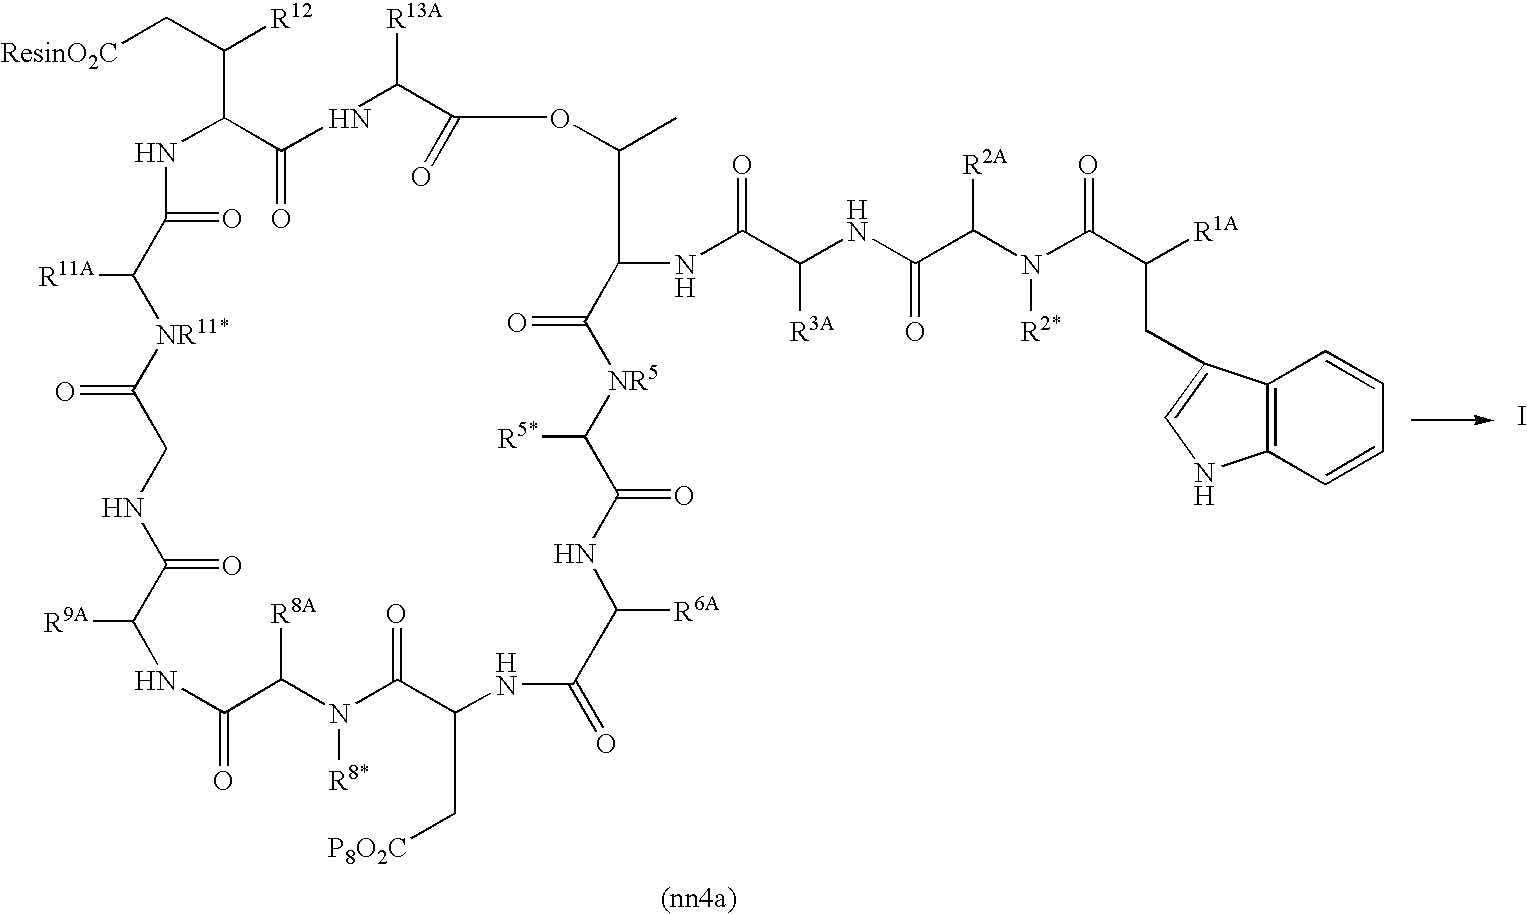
[ResinO2C]CC(C1NC(=O)C([R11A])[NR11*]C(=O)CNC(=O)C([R9A])NC(=O)C([R8A])N([R8*])C(=O)C(C[P8O2C])NC(=O)C([R6A])NC(=O)C([R5*])[NR5]C(=O)C(NC(C([R3A])NC(C(N(C(C([R1A])CC2=CNC3=C2C=CC=C3)=O)[R2*])[R2A])=O)=O)C(C)OC(=O)C([R13A])NC1=O)[R12].I
